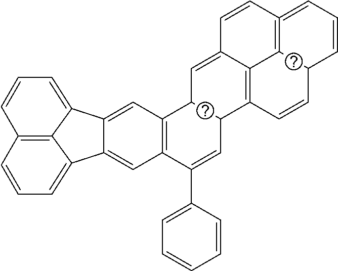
C12=CC3=C(C=C1C1=CC=CC4=C1C2=CC=C4)C(C1=CC=CC=C1)=CC1C3C=C2C=CC3=C4C2=C1C=CC4C=CC=3
